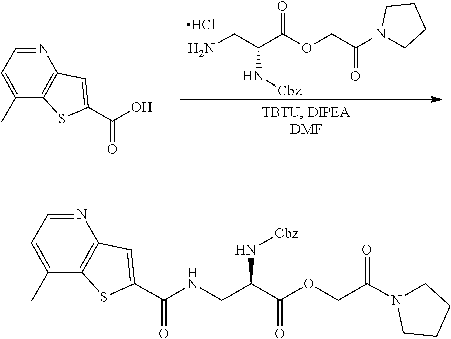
NCC(C(OCC(N1CCCC1)=O)=O)N[Cbz].Cl.N1=CC=C(C)C2=C1C=C(C(O)=O)S2.N1=CC=C(C)C2=C1C=C(C(NCC(C(OCC(=O)N1CCCC1)=O)N[Cbz])=O)S2
